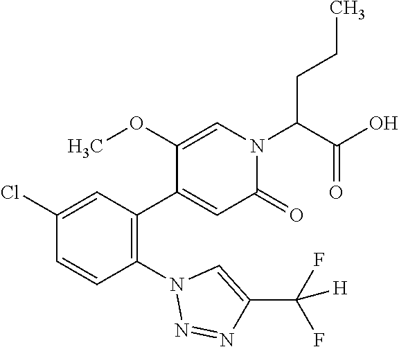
C1(Cl)=CC(C2=CC(=O)N(C(C(O)=O)CCC)C=C2OC)=C(N2N=NC(C(F)(F)[H])=C2)C=C1
